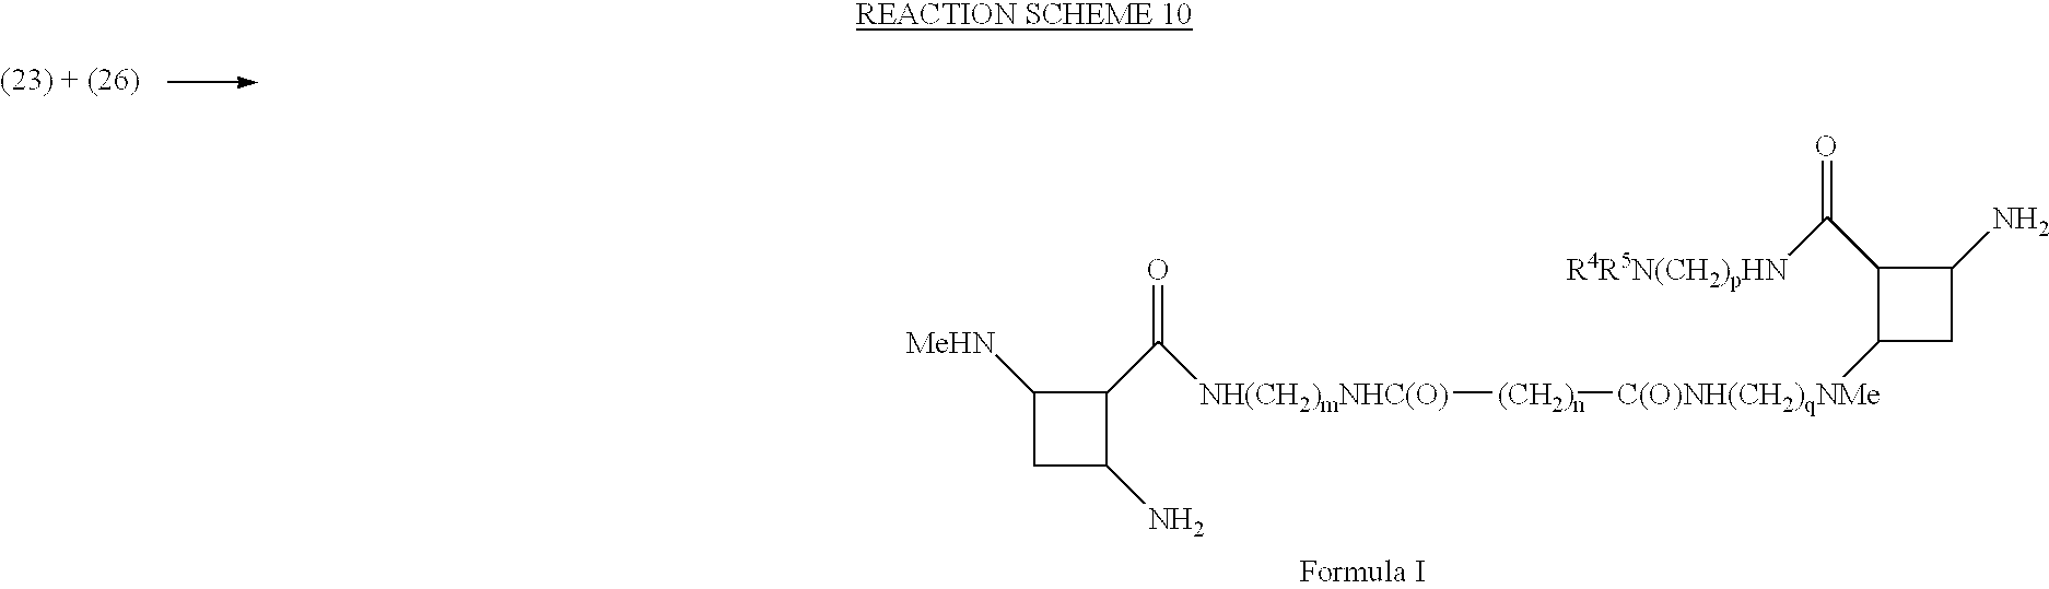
C1([MeHN])CC(N)C1C(=O)[NH(CH2)mNHC(O)][(CH2)n][C(O)NH(CH2)qNMe]C1CC(N)C1C([R4R5N(CH2)pHN])=O
